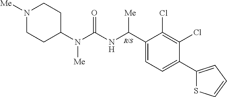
C1(N(C(NC(C2=CC=C(C3=CC=CS3)C(Cl)=C2Cl)[Me])=O)[Me])CCN([Me])CC1
